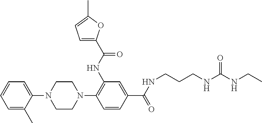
C1=CC=C(C)C(N2CCN(C3=C(NC(C4=CC=C(C)O4)=O)C=C(C(NCCCNC(NCC)=O)=O)C=C3)CC2)=C1
